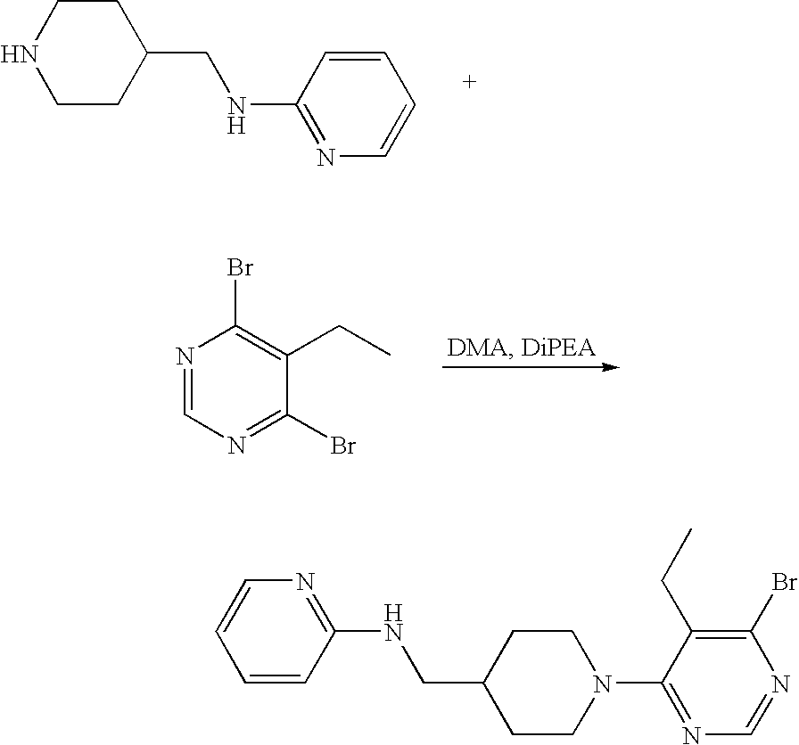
C1CC(CNC2=NC=CC=C2)CCN1.N1=CN=C(Br)C(CC)=C1Br.C1=CC(NCC2CCN(C3=NC=NC(Br)=C3CC)CC2)=NC=C1
